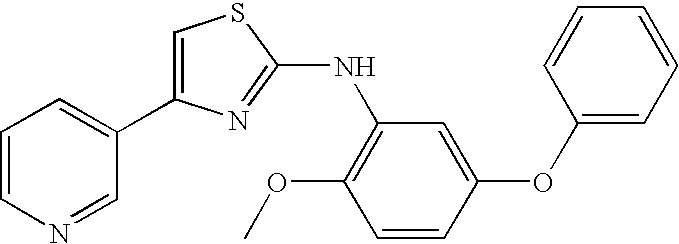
C1=C(C2=CC=CN=C2)N=C(NC2=C(OC)C=CC(OC3=CC=CC=C3)=C2)S1
